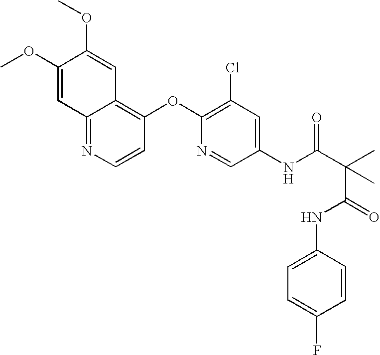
C12=NC=CC(OC3=C(Cl)C=C(NC(C(C(=O)NC4=CC=C(F)C=C4)(C)C)=O)C=N3)=C1C=C(OC)C(OC)=C2
